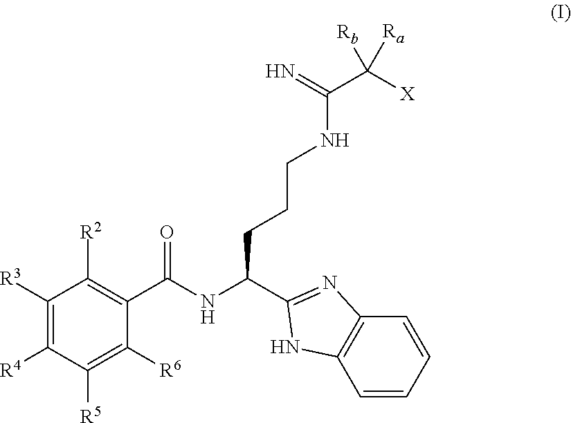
C1([R4])=C([R3])C([R2])=C(C(=O)NC(C2=NC3=C(N2)C=CC=C3)CCCNC(=N)C([Ra])([X])[Rb])C([R6])=C1[R5]
